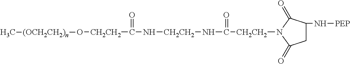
C1C(N[PEP])C(=O)N([CH2CH2]C(=O)N[CH2CH2]NC([CH2CH2]O[(OCH2CH2)n]C)=O)C1=O
